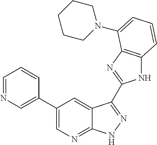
C1(C2=CN=C3C(=C2)C(C2=NC4=C(N2)C=CC=C4N2CCCCC2)=NN3)=CN=CC=C1
